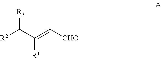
[R3]C(C(=C[CHO])[R1])[R2]
